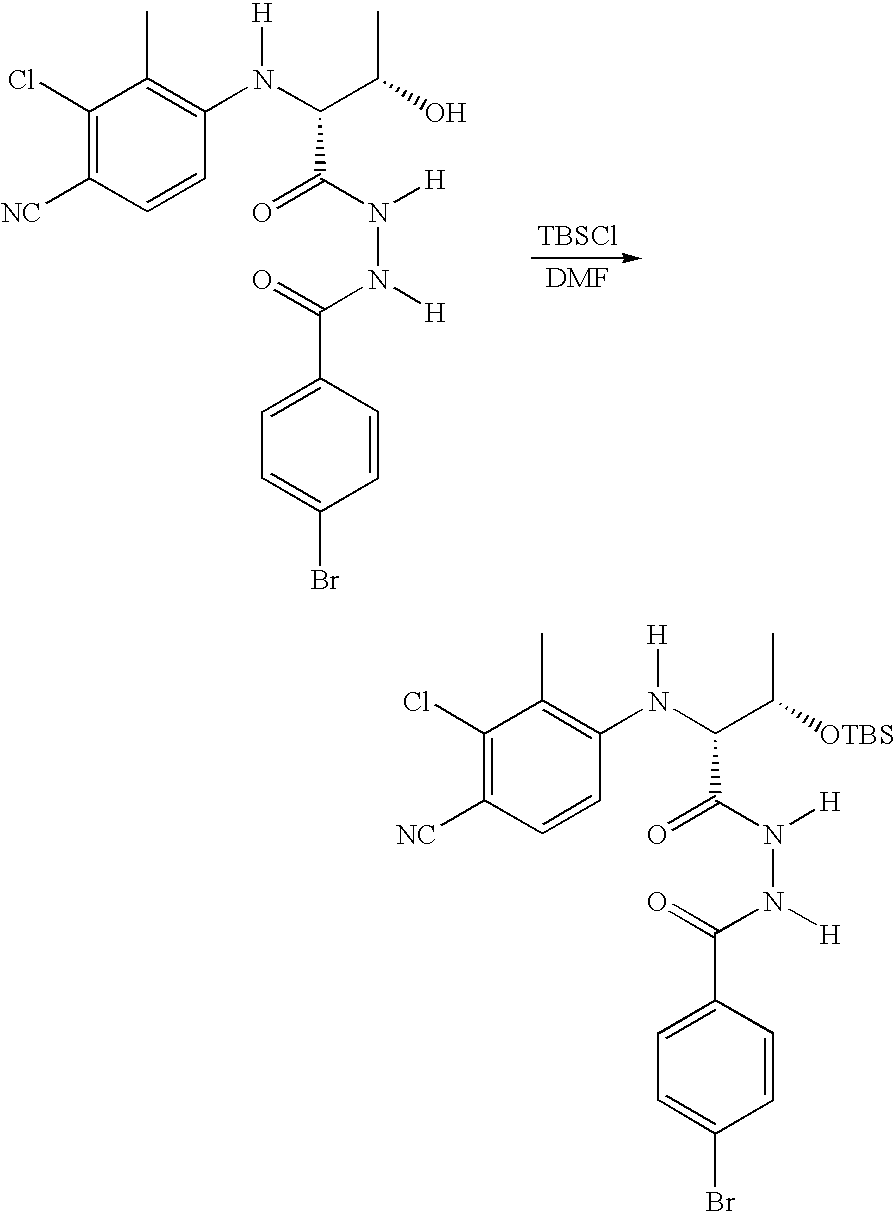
C1(Cl)=C([NC])C=CC(N(C(C(O)C)C(=O)N([H])N([H])C(=O)C2=CC=C(Br)C=C2)[H])=C1C.[TBSCl].C1(Cl)=C([NC])C=CC(N(C(C([OTBS])C)C(=O)N([H])N([H])C(=O)C2=CC=C(Br)C=C2)[H])=C1C
